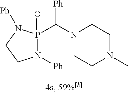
N1([Ph])P(=O)(C(N2CCN(C)CC2)[Ph])N([Ph])CC1
